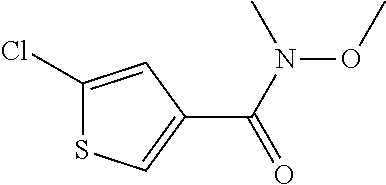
C1(C(N(C)OC)=O)=CSC(Cl)=C1
